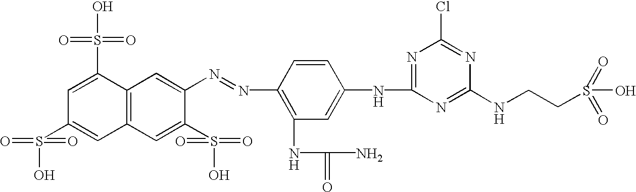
C12=C(C=C(S(=O)(O)=O)C(N=NC3=C(NC(=O)N)C=C(NC4=NC(Cl)=NC(NCCS(O)(=O)=O)=N4)C=C3)=C1)C=C(S(=O)(=O)O)C=C2S(O)(=O)=O
